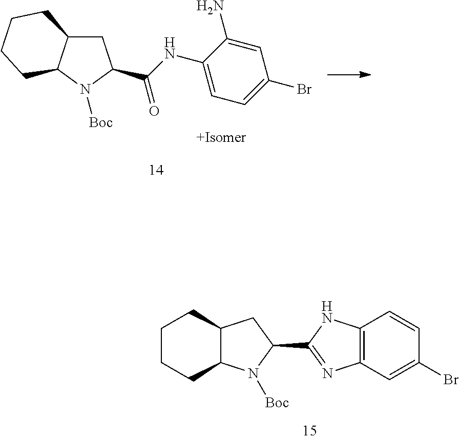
C1C2C(N([Boc])C1C(=O)NC1=CC=C(Br)C=C1N)CCCC2.C1CCC2C(C1)CC(C1=NC3=C(N1)C=CC(Br)=C3)N2[Boc]
